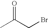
CC(CBr)=O
